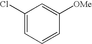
C1(Cl)=CC=CC([OMe])=C1
